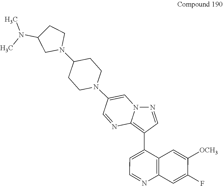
C1=NC2=C(C3=CC=NC4=C3C=C([OCH3])C(F)=C4)C=NN2C=C1N1CCC(N2CCC(N(C)C)C2)CC1
